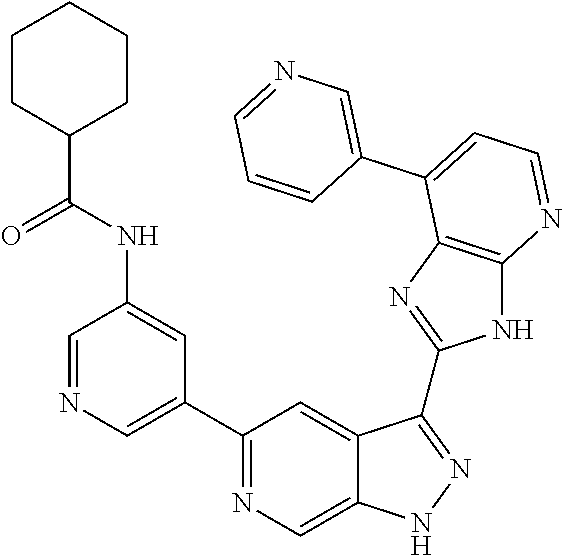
C1=NC=C(C2=NC=C3C(=C2)C(C2=NC4=C(N2)N=CC=C4C2=CN=CC=C2)=NN3)C=C1NC(=O)C1CCCCC1
